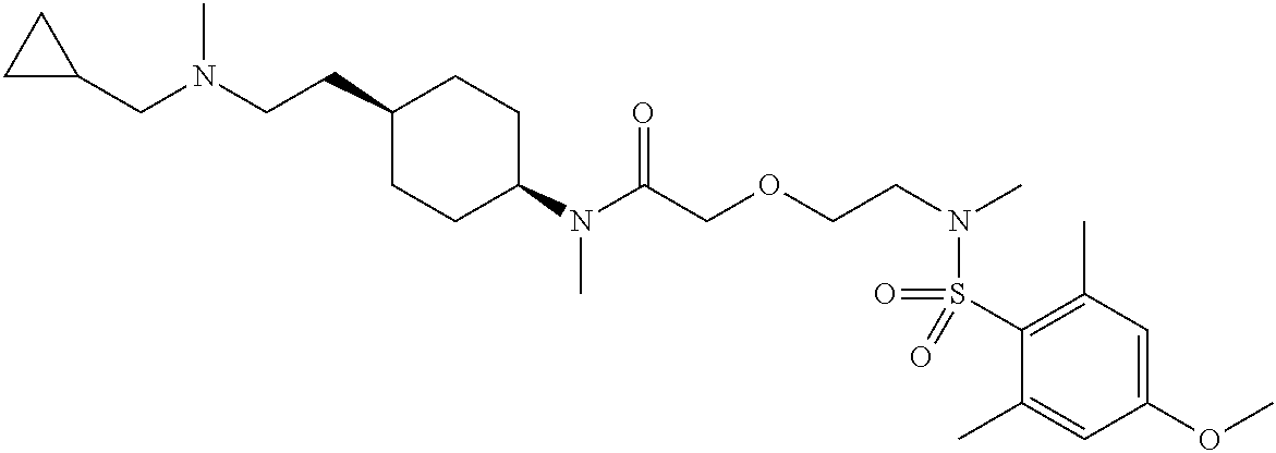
N(C(COCCN(C)S(C1=C(C)C=C(OC)C=C1C)(=O)=O)=O)(C)C1CCC(CCN(CC2CC2)C)CC1
